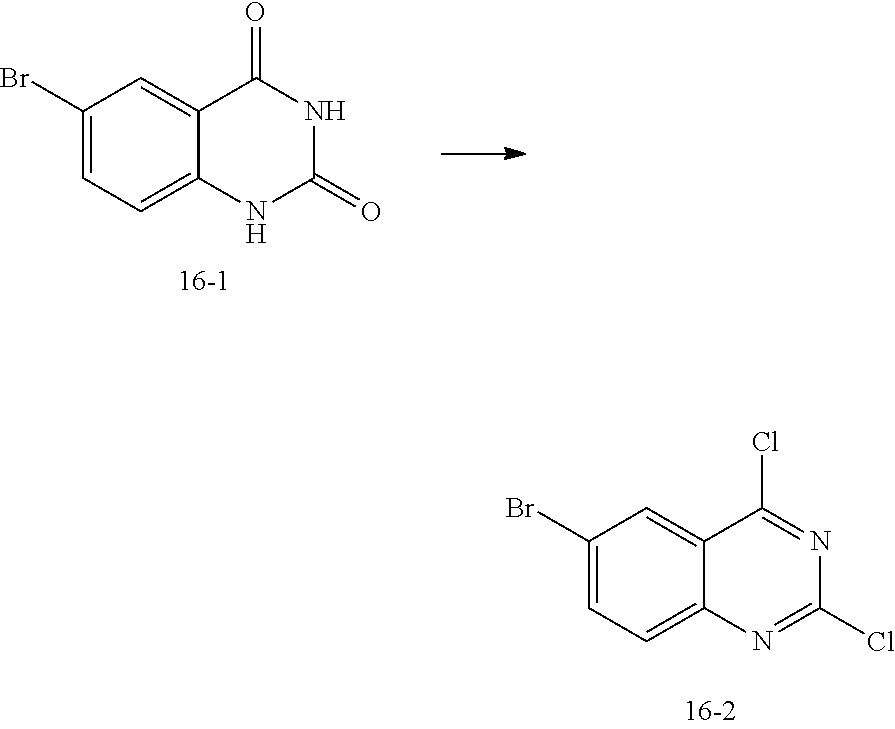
C12=CC=C(Br)C=C1C(Cl)=NC(Cl)=N2.C12=CC=C(Br)C=C1C(=O)NC(=O)N2
